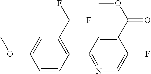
C1=CC(C2=NC=C(F)C(C(OC)=O)=C2)=C(C(F)F)C=C1OC
